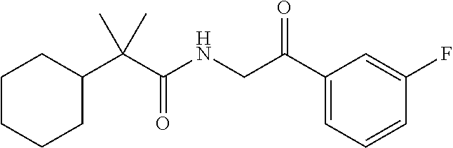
C1CCCC(C(C(=O)NCC(C2=CC=CC(F)=C2)=O)(C)C)C1
